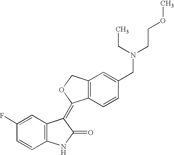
C1(F)=CC2=C(C=C1)NC(=O)C2=C1C2=C(CO1)C=C(CN(CCOC)CC)C=C2
